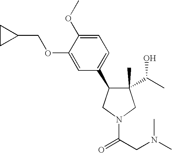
C1(C)(C(C)O)C(C2=CC=C(OC)C(OCC3CC3)=C2)CN(C(CN(C)C)=O)C1
